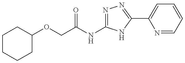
C1CCCC(OCC(=O)NC2=NN=C(C3=CC=CC=N3)N2)C1
